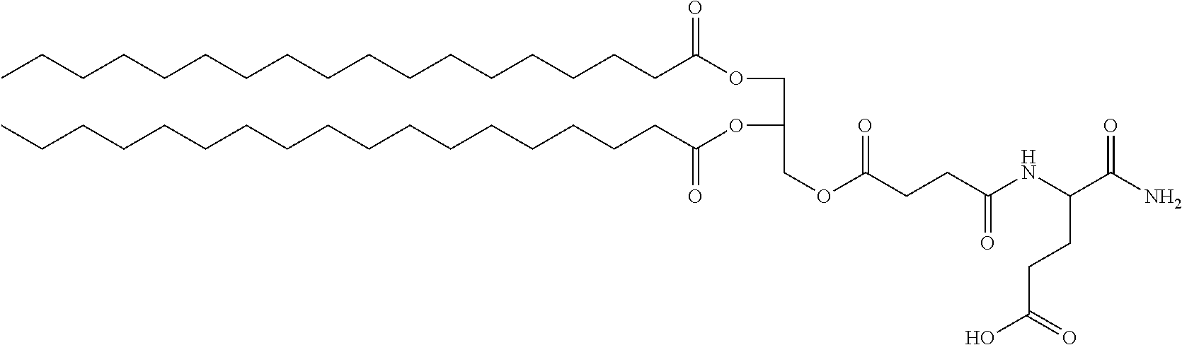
CCCCCCCCCCCCCCCCCC(OCC(OC(CCCCCCCCCCCCCCCCC)=O)COC(=O)CCC(NC(C(N)=O)CCC(O)=O)=O)=O
